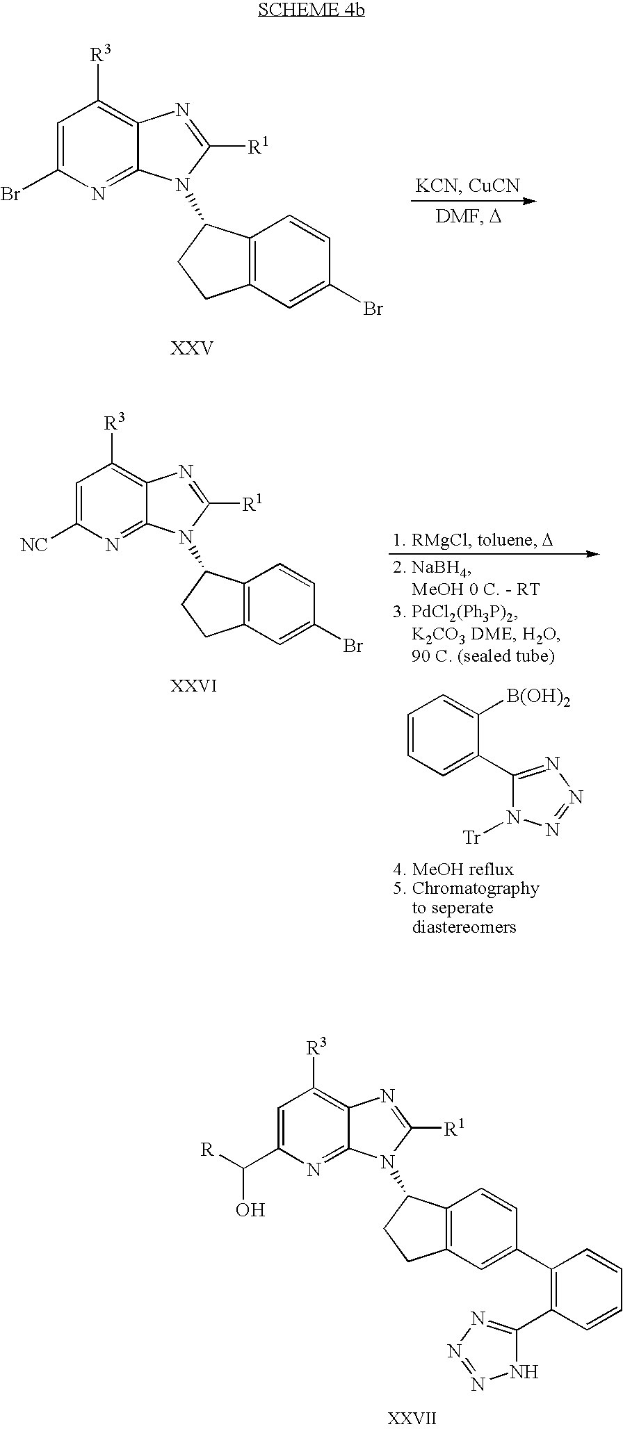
C1=C(Br)N=C2C(=C1[R3])N=C([R1])N2C1C2=C(C=C(Br)C=C2)CC1.C1=CC=C(C2=NN=NN2[Tr])C([B(OH)2])=C1.C1=C([NC])N=C2C(=C1[R3])N=C([R1])N2C1C2=C(C=C(Br)C=C2)CC1.C1=C(C(O)[R])N=C2C(=C1[R3])N=C([R1])N2C1C2=C(C=C(C3=C(C4=NN=NN4)C=CC=C3)C=C2)CC1
